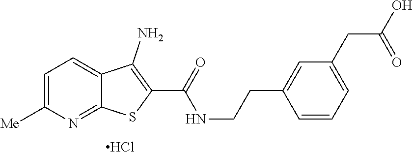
C1=C([Me])N=C2C(=C1)C(N)=C(C(=O)NCCC1=CC(CC(O)=O)=CC=C1)S2.Cl
